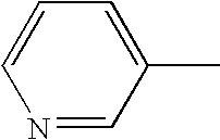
CC1=CC=CN=C1
